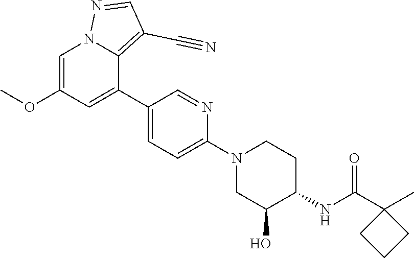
C1=C(OC)C=C(C2=CC=C(N3CC(O)C(NC(C4(C)CCC4)=O)CC3)N=C2)C2=C(C#N)C=NN12
